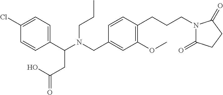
C1(C(N(CC2=CC(OC)=C(CCCN3C(=O)CCC3=O)C=C2)CCC)CC(=O)O)=CC=C(Cl)C=C1
